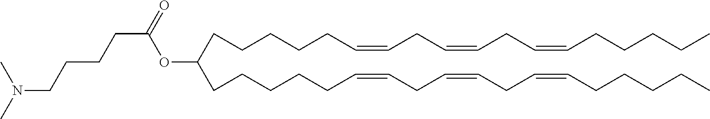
O(C(CCCCCC=CCC=CCC=CCCCCC)CCCCCC=CCC=CCC=CCCCCC)C(CCCCN(C)C)=O
